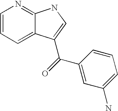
C1=CC=C2C(=N1)NC=C2C(=O)C1=CC(N)=CC=C1
